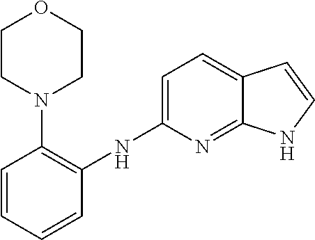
C1(NC2=CC=C3C(=N2)NC=C3)=C(N2CCOCC2)C=CC=C1
